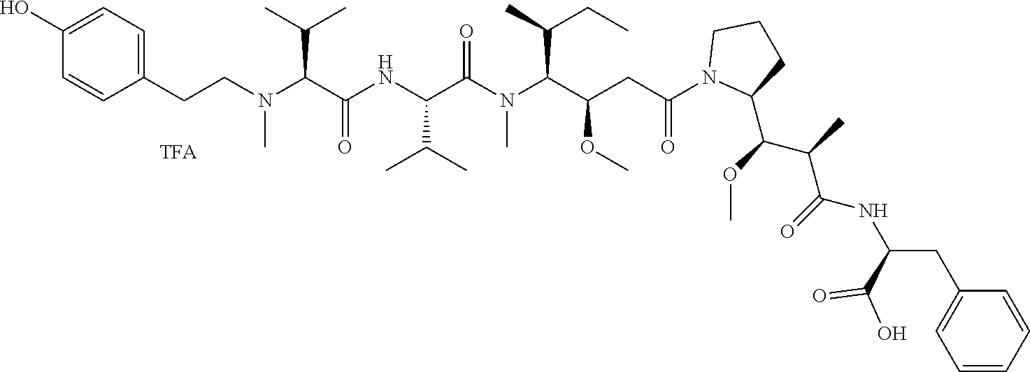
C1=CC(O)=CC=C1CCN(C(C(NC(C(N(C(C(CC(N1C(C(OC)C(C)C(=O)NC(C(=O)O)CC2=CC=CC=C2)CCC1)=O)OC)C(C)CC)C)=O)C(C)C)=O)C(C)C)C
